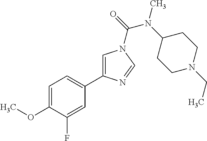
C1=C(OC)C(F)=CC(C2=CN(C(=O)N(C3CCN(CC)CC3)C)C=N2)=C1
